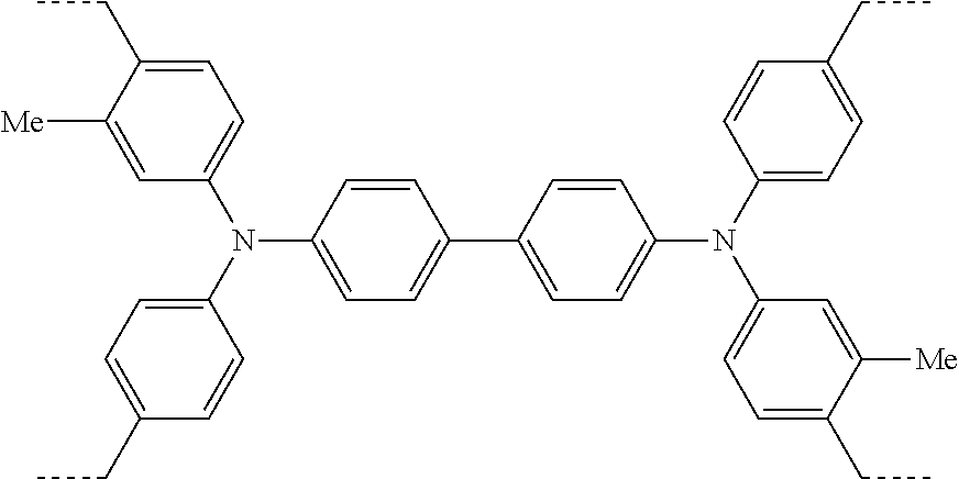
C1=C([Me])C(CC)=CC=C1N(C1=CC=C(CC)C=C1)C1=CC=C(C2=CC=C(N(C3=CC=C(CC)C([Me])=C3)C3=CC=C(CC)C=C3)C=C2)C=C1
